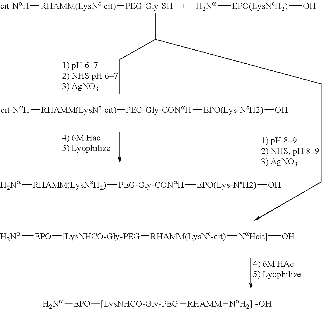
[cit-NaH][RHAMM(LysNe-cit)][PEG-Gly-SH].[Na][EPO(LysNeH2)]O.[cit-NaH][RHAMM(LysNe-cit)][PEG-Gly-CONaH][EPO(Lys-NeH2)]O.[Na][RHAMM(LysNeH2)][PEG-Gly-CONaH][EPO(Lys-NeH2)]O.[Na][EPO][[LysNHCO-Gly-PEG][RHAMM(LysNe-cit)][NaHcit]]O.[Na][EPO][[LysNHCO-Gly-PEG][RHAMM][NaH2]]O
